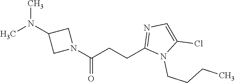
CN(C1CN(C(CCC2=NC=C(Cl)N2CCCC)=O)C1)C
